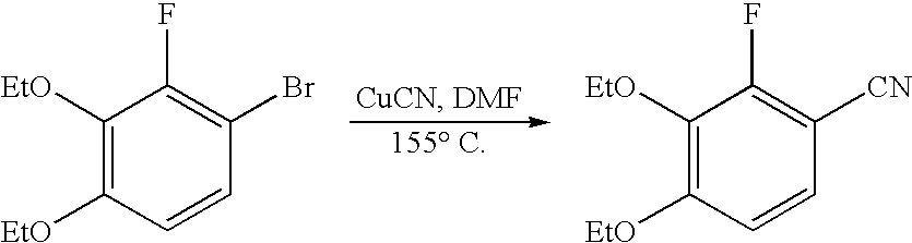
C1([EtO])=C([EtO])C=CC([CN])=C1F.C1([EtO])=C([EtO])C=CC(Br)=C1F
